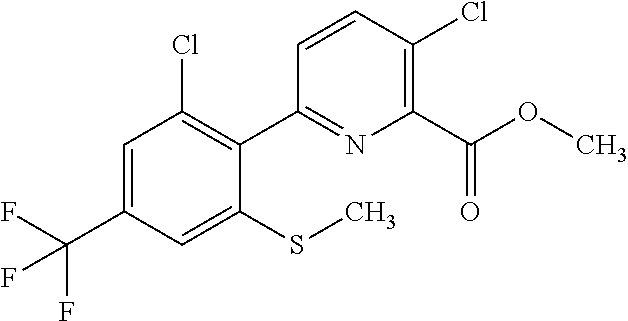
O(C)C(C1=C(Cl)C=CC(C2=C(Cl)C=C(C(F)(F)F)C=C2SC)=N1)=O
